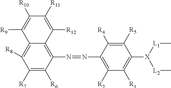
C1(N=NC2=C([R2])C([R1])=C([X]([L2]C)[L1]C)C([R5])=C2[R4])=C2C(=C([R8])C([R7])=C1[R6])C([R9])=C([R10])C([R11])=C2[R12]
